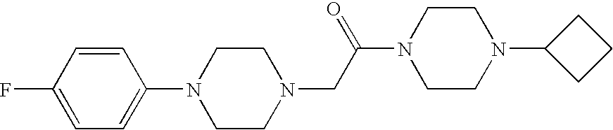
C1(N2CCN(CC(N3CCN(C4CCC4)CC3)=O)CC2)=CC=C(F)C=C1
